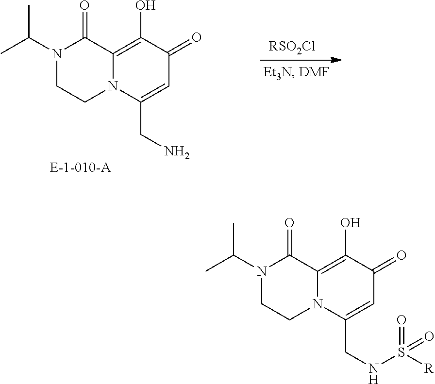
CC(N1CCN2C(=C(O)C(=O)C=C2CN)C1=O)C.[RSO2Cl].CC(N1CCN2C(=C(O)C(=O)C=C2CNS(=O)([R])=O)C1=O)C
